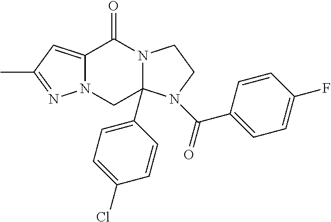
C12=CC(C)=NN1CC1(C3=CC=C(Cl)C=C3)N(C2=O)CCN1C(=O)C1=CC=C(F)C=C1
